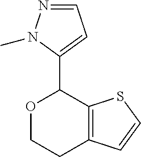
C12=C(SC=C1)C(C1=CC=NN1C)OCC2
